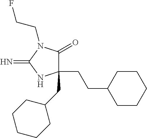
C1(CC2CCCCC2)(CCC2CCCCC2)C(=O)N(CCF)C(=N)N1
